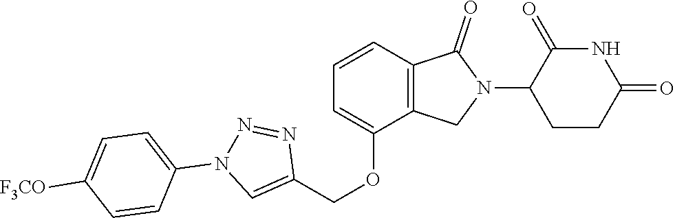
C1(OCC2=CN(C3=CC=C([F3CO])C=C3)N=N2)=CC=CC2=C1CN(C1CCC(=O)NC1=O)C2=O
